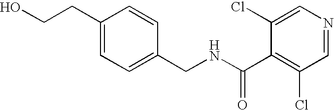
OCCC1=CC=C(CNC(C2=C(Cl)C=NC=C2Cl)=O)C=C1
